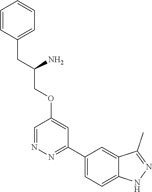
C1(C2=NN=CC(OCC(N)CC3=CC=CC=C3)=C2)=CC=C2C(=C1)C(C)=NN2
